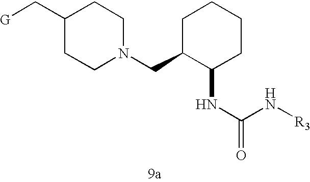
C(N[R3])(NC1C(CN2CCC(C[G])CC2)CCCC1)=O
